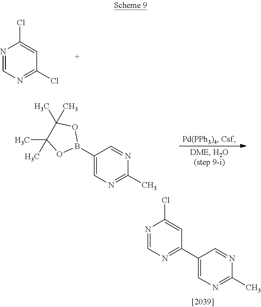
C1(C2=NC=NC(Cl)=C2)=CN=C(C)N=C1.N1=CN=C(Cl)C=C1Cl.C1(B2OC(C)(C)C(C)(C)O2)=CN=C(C)N=C1
